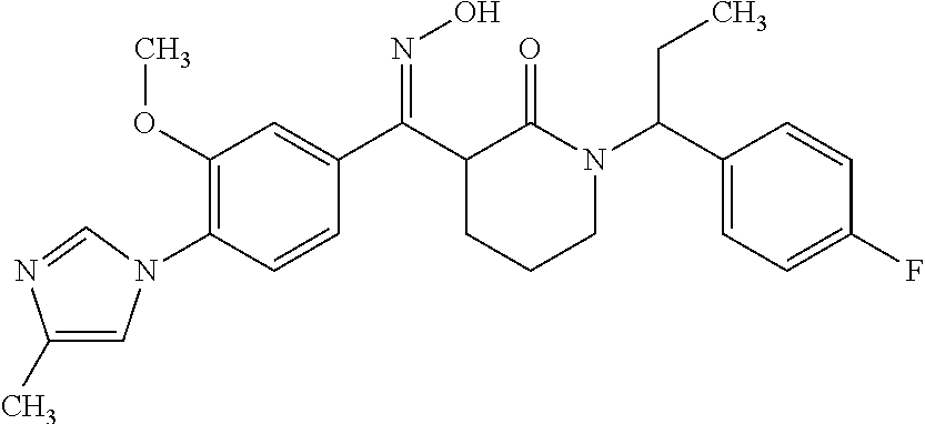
C1(OC)=C(N2C=C(C)N=C2)C=CC(C(C2CCCN(C(C3=CC=C(F)C=C3)CC)C2=O)=NO)=C1
